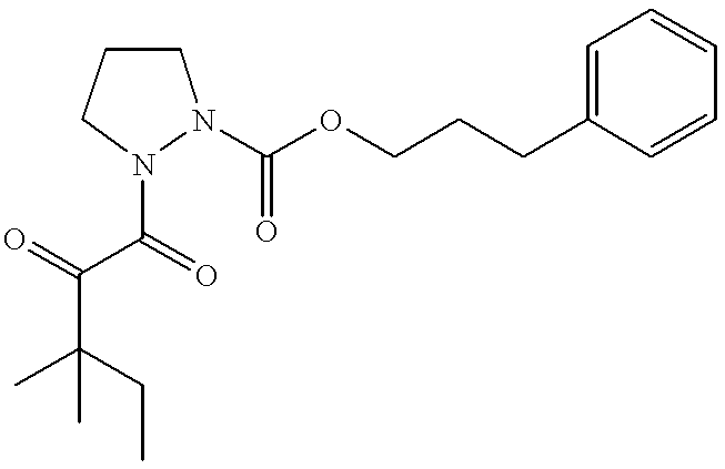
CC(CC)(C)C(=O)C(=O)N1CCCN1C(OCCCC1=CC=CC=C1)=O
